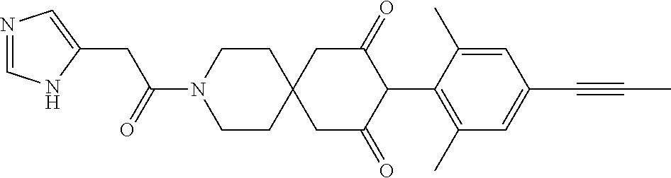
C1CN(C(=O)CC2=CN=CN2)CCC12CC(=O)C(C1=C(C)C=C(C#CC)C=C1C)C(=O)C2
